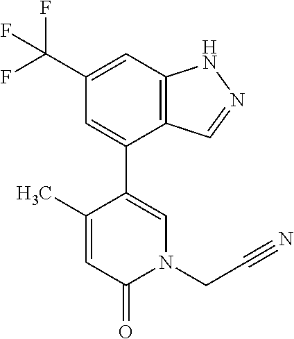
C12=C(C=C(C(F)(F)F)C=C1C1=CN(CC#N)C(=O)C=C1C)NN=C2
